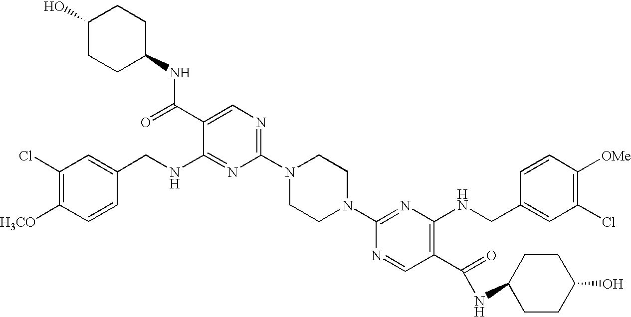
C1(Cl)=C([H3CO])C=CC(CNC2=NC(N3CCN(C4=NC(NCC5=CC(Cl)=C([OMe])C=C5)=C(C(=O)NC5CCC(O)CC5)C=N4)CC3)=NC=C2C(=O)NC2CCC(O)CC2)=C1
